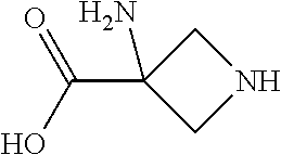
C1C(C(O)=O)(N)CN1
